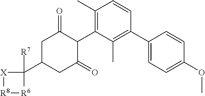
C1(C)=C(C2C(=O)CC(C3([R7])[X][R8][R6]3)CC2=O)C(C)=C(C2=CC=C(OC)C=C2)C=C1
